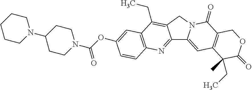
C12=NC3=C(C(CC)=C1CN1C2=CC2=C(C1=O)COC(=O)C2(C)CC)C=C(OC(N1CCC(N2CCCCC2)CC1)=O)C=C3
